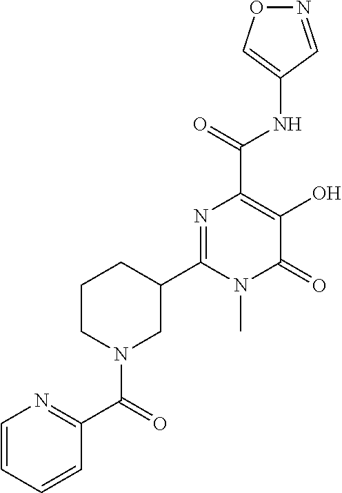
O1N=CC(NC(C2=C(O)C(=O)N(C)C(C3CCCN(C(=O)C4=NC=CC=C4)C3)=N2)=O)=C1
